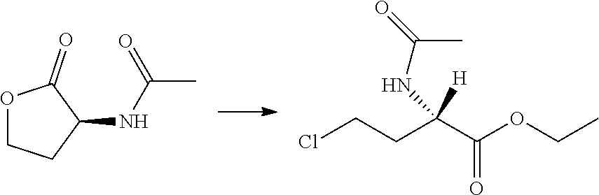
O1CCC(NC(C)=O)C1=O.ClCCC(C(OCC)=O)([H])NC(=O)C
